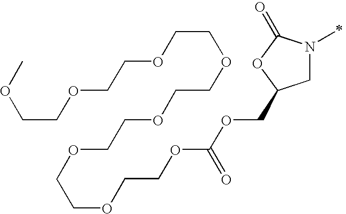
C1N(C)C(=O)OC1COC(OCCOCCOCCOCCOCCOCCOCCOC)=O
